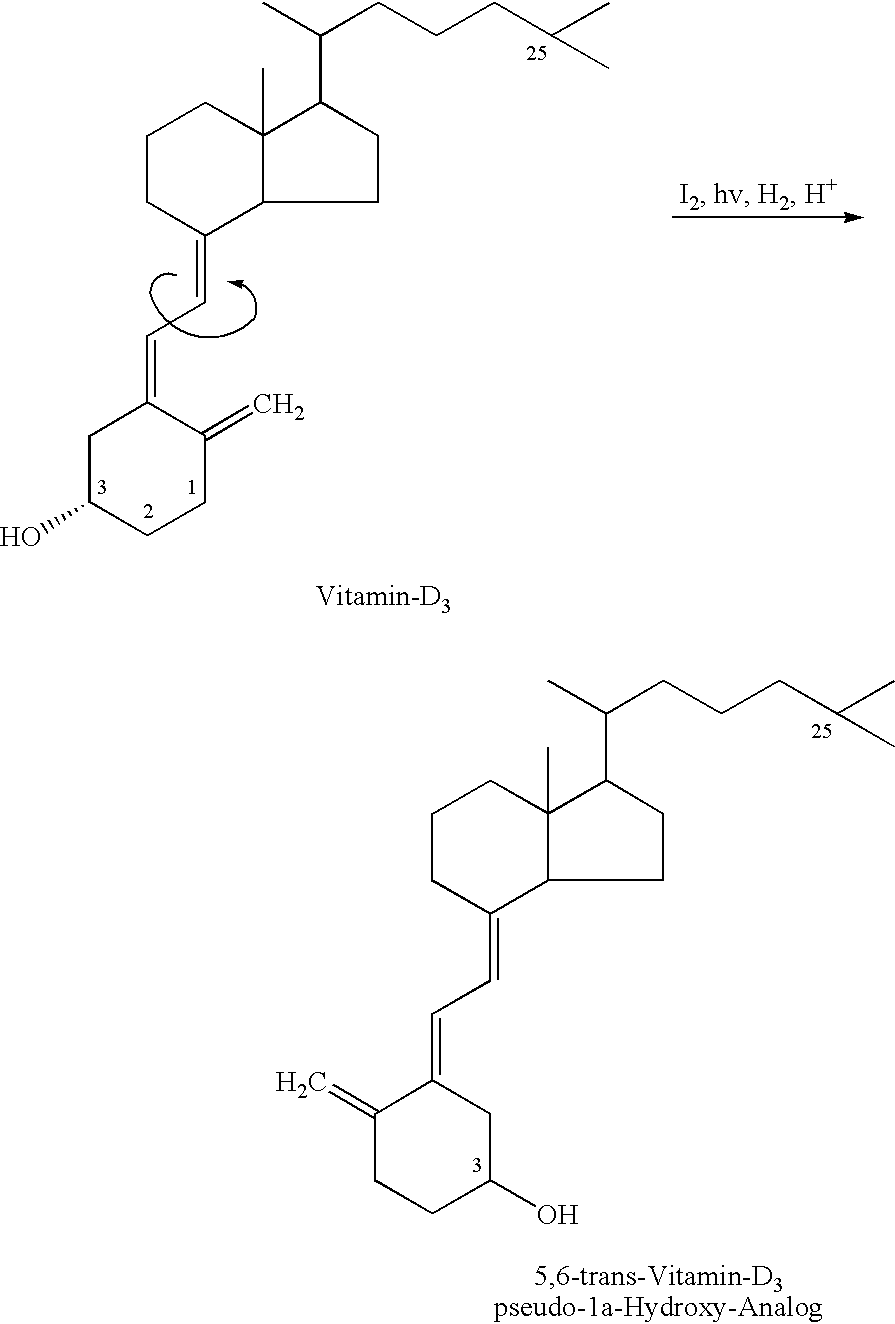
C1CC(C(C)CCCC(C)C)C2(C)C1C(=CC=C1CC(O)CCC1=C)CCC2.C1CC(C(C)CCCC(C)C)C2(C)C1C(=CC=C1C(=C)CCC(O)C1)CCC2
